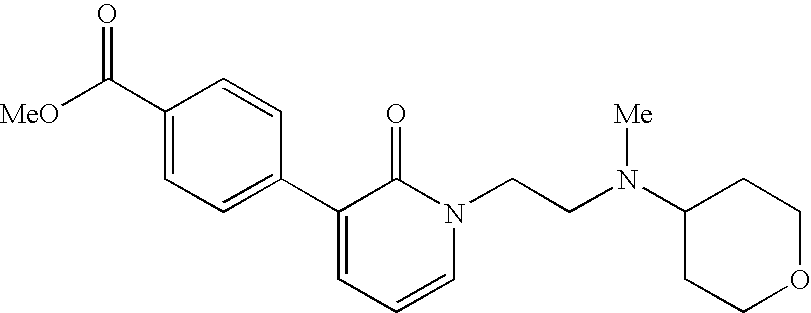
[MeO]C(C1=CC=C(C2=CC=CN(CCN(C3CCOCC3)[Me])C2=O)C=C1)=O
